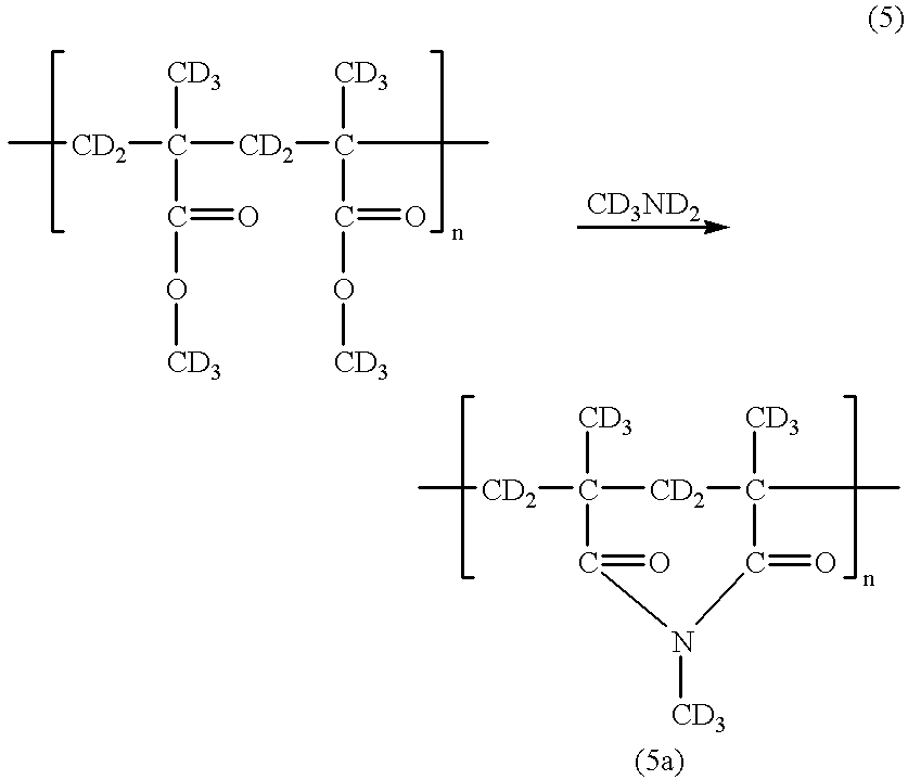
C[CD2]C([CD2]C([CD3])(C(O[CD3])=O)C)([CD3])C(O[CD3])=O.C[CD2]C1([CD3])[CD2]C([CD3])(C)C(=O)N([CD3])C1=O
